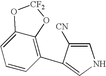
C12=CC=CC(C3=CNC=C3[CN])=C1O[CF2]O2
